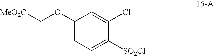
C1(OC[MeO2C])=CC=C([SO2Cl])C(Cl)=C1
